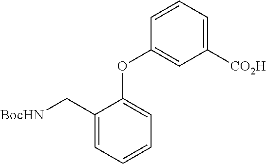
C1=CC(OC2=CC=CC=C2C[BocHN])=CC([CO2H])=C1
